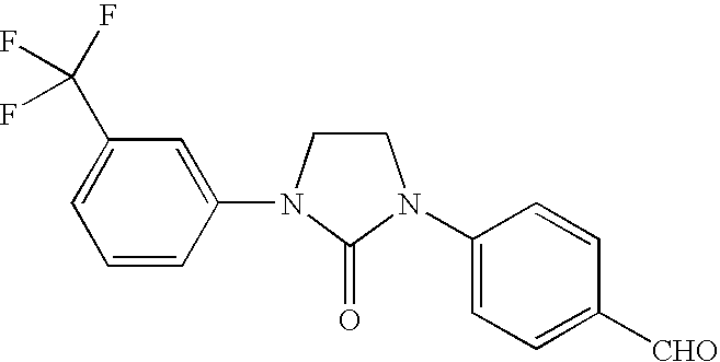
C1N(C2=CC(C(F)(F)F)=CC=C2)C(=O)N(C2=CC=C([CHO])C=C2)C1
